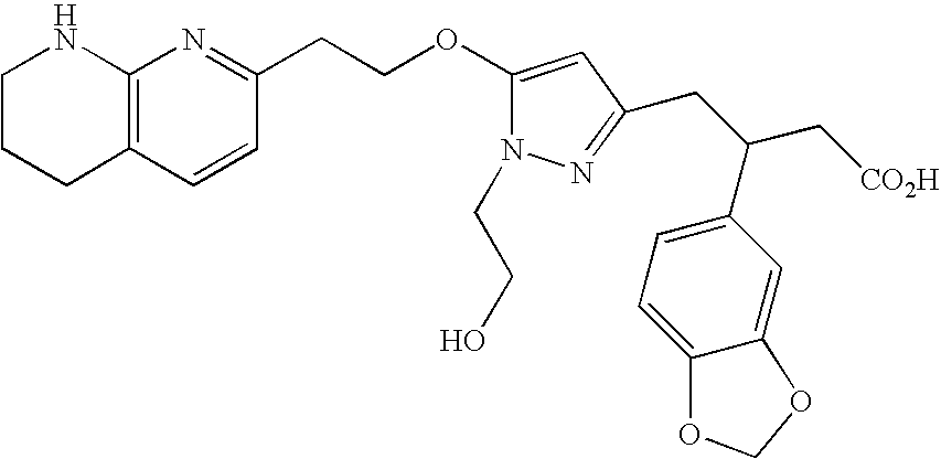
C1NC2=C(C=CC(CCOC3=CC(CC(C4=CC=C5C(=C4)OCO5)C[CO2H])=NN3CCO)=N2)CC1
